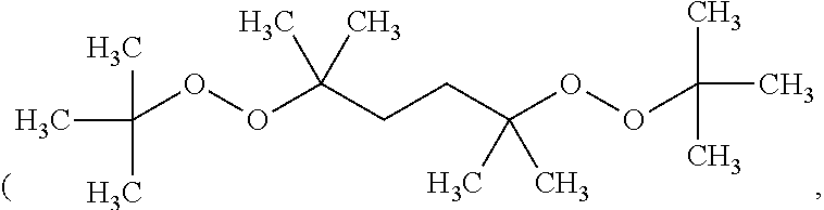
C(OOC(CCC(OOC(C)(C)C)(C)C)(C)C)(C)(C)C
